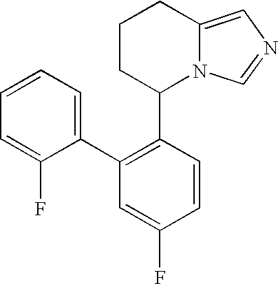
C1CC(C2=C(C3=CC=CC=C3F)C=C(F)C=C2)N2C(=CN=C2)C1
